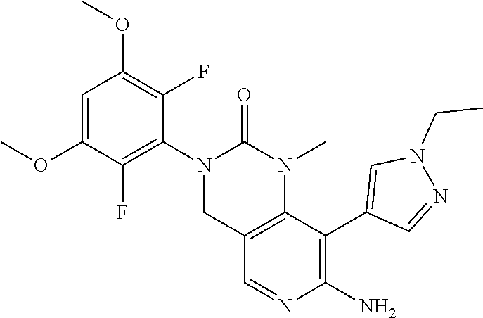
C1(OC)=C(F)C(N2CC3=C(N(C)C2=O)C(C2=CN(CC)N=C2)=C(N)N=C3)=C(F)C(OC)=C1
